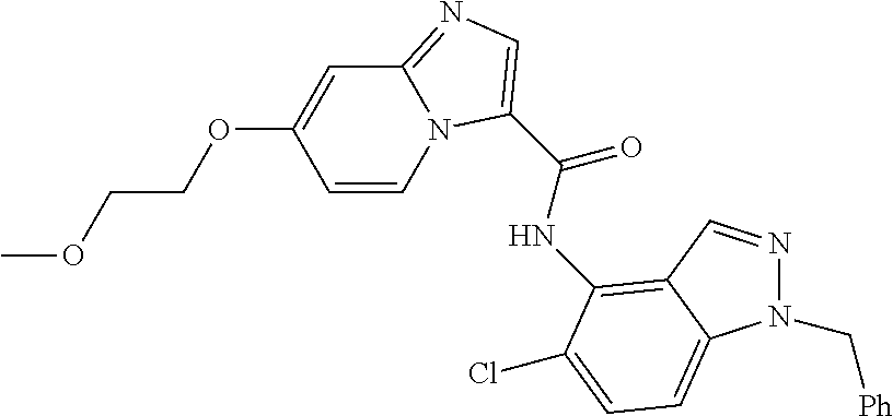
C1=CN2C(=NC=C2C(=O)NC2=C3C=NN(C[Ph])C3=CC=C2Cl)C=C1OCCOC
